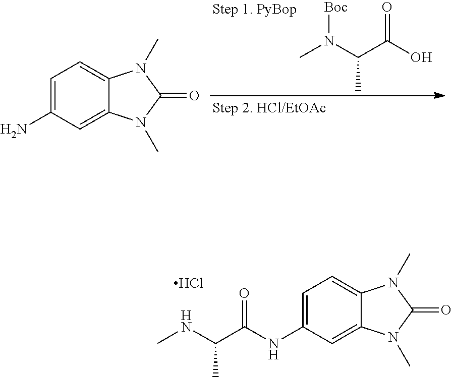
CN(C(C(O)=O)C)[Boc].C1=C(N)C=C2C(=C1)N(C)C(=O)N2C.C1=C(NC(C(NC)C)=O)C=C2C(=C1)N(C)C(=O)N2C.Cl
